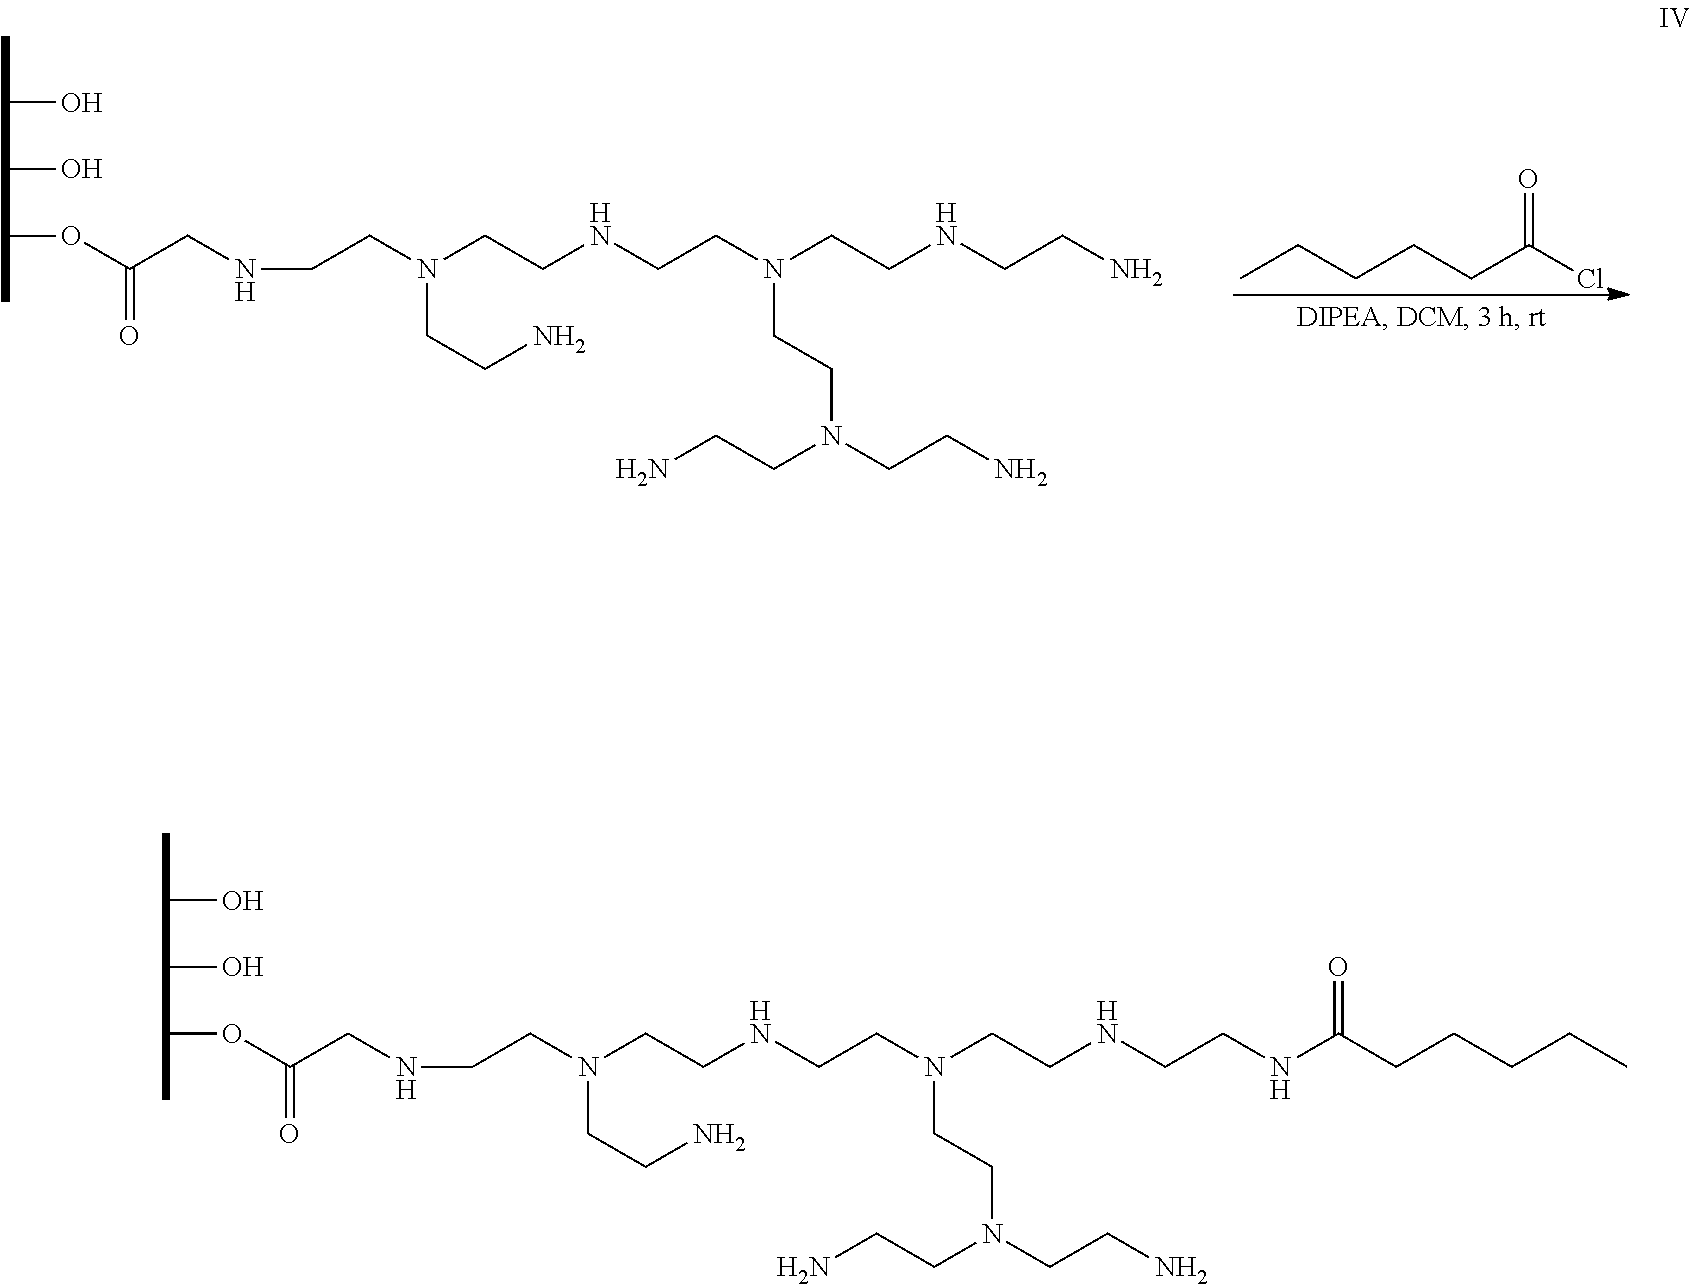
CCCCCC(Cl)=O.CC(O)C(O)C(OC(=O)CNCCN(CCN)CCNCCN(CCN(CCN)CCN)CCNCCN)C.CC(O)C(O)C(OC(=O)CNCCN(CCN)CCNCCN(CCN(CCN)CCN)CCNCCNC(=O)CCCCC)C
